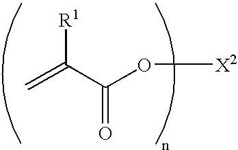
C=C(C(O[X2])=O)[R1]
